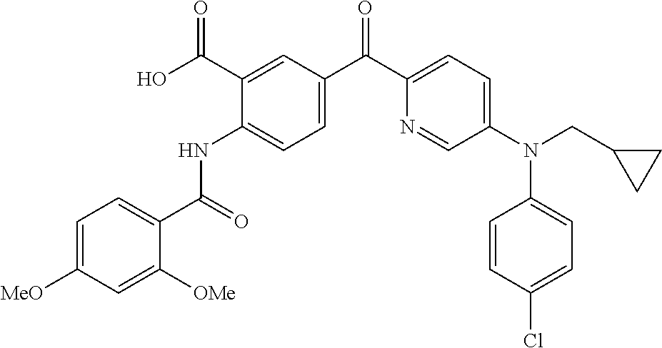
C1=C([MeO])C=C([OMe])C(C(=O)NC2=CC=C(C(C3=CC=C(N(CC4CC4)C4=CC=C(Cl)C=C4)C=N3)=O)C=C2C(O)=O)=C1
